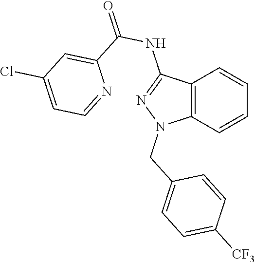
C12=C(C=CC=C1)N(CC1=CC=C([CF3])C=C1)N=C2NC(=O)C1=CC(Cl)=CC=N1
